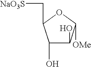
C1(O)C(C[NaO3S])OC([OMe])C1O
